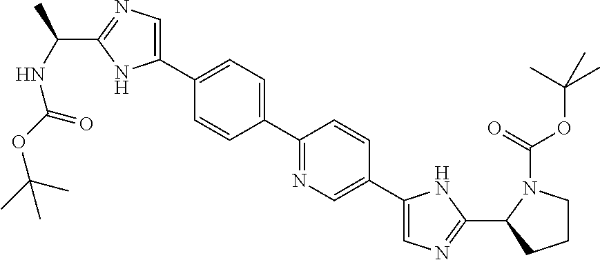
C1(C2=CN=C(C(NC(OC(C)(C)C)=O)C)N2)=CC=C(C2=NC=C(C3=CN=C(C4CCCN4C(=O)OC(C)(C)C)N3)C=C2)C=C1
